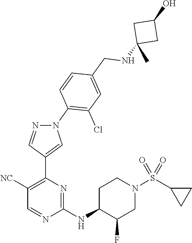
C1(NC2C(F)CN(S(C3CC3)(=O)=O)CC2)=NC(C2=CN(C3=C(Cl)C=C(CNC4(C)CC(O)C4)C=C3)N=C2)=C([NC])C=N1
